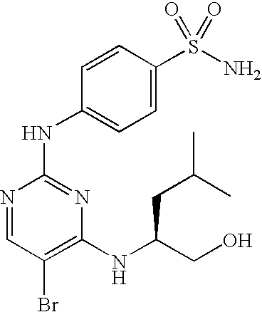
N1=CC(Br)=C(NC(CO)CC(C)C)N=C1NC1=CC=C(S(N)(=O)=O)C=C1
